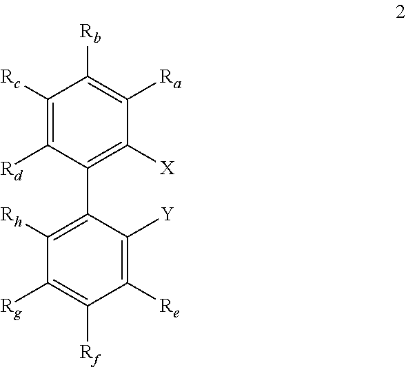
C1([Rc])=C([Rd])C(C2=C([Rh])C([Rg])=C([Rf])C([Re])=C2[Y])=C([X])C([Ra])=C1[Rb]
